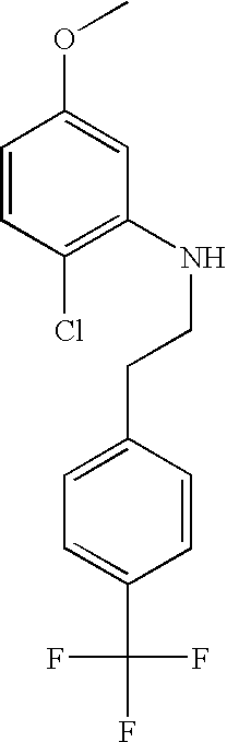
C1=CC(Cl)=C(NCCC2=CC=C(C(F)(F)F)C=C2)C=C1OC
